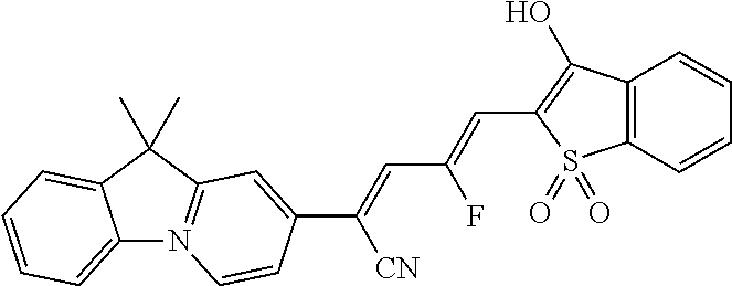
C12=CC=CC=C1C(C)(C)C1=N2C=CC(C(=CC(=CC2=C(O)C3=C(S2(=O)=O)C=CC=C3)F)[CN])=C1
